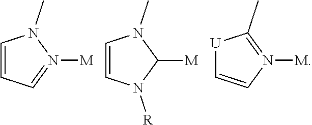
C1=CC=N([M])N1C.[U]1C=CN([M])=C1C.C1=CN([R])C([M])N1C
